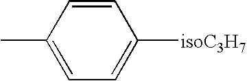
C1(C)=CC=C([isoC3H7])C=C1
